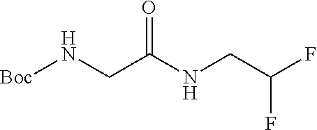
[Boc]NCC(NCC(F)F)=O
